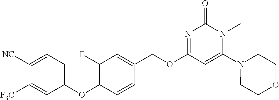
C1([NC])=CC=C(OC2=C(F)C=C(COC3=NC(=O)N(C)C(N4CCOCC4)=C3)C=C2)C=C1[F3C]
